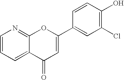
C1=CC=C2C(=N1)OC(C1=CC(Cl)=C(O)C=C1)=CC2=O
